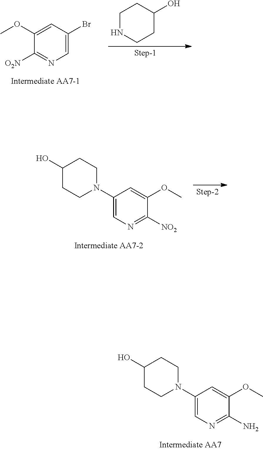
C1CC(O)CCN1C1=CN=C(N)C(OC)=C1.[O2N]C1=NC=C(Br)C=C1OC.C1CNCCC1O.C1CC(O)CCN1C1=CN=C([NO2])C(OC)=C1
